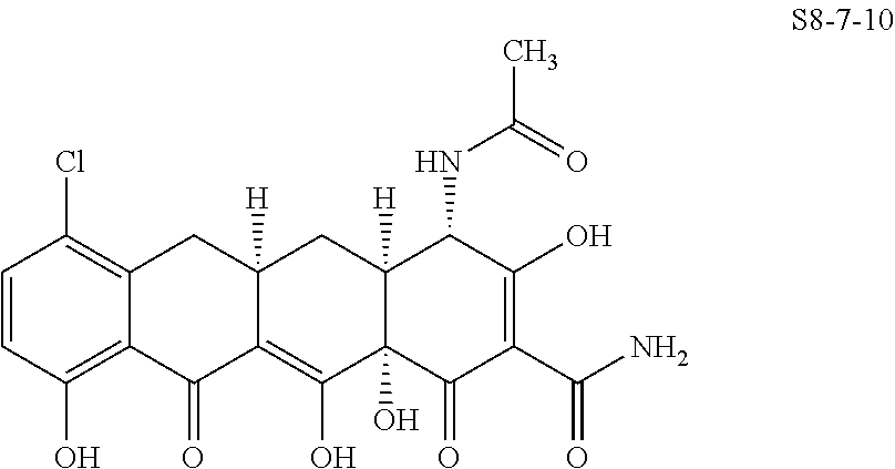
C1=CC(O)=C2C(=C1Cl)CC1([H])C(=C(O)C3(O)C([H])(C1)C(NC(=O)C)C(O)=C(C(N)=O)C3=O)C2=O
